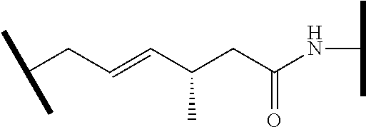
C(=CC(CC(=O)NC(C)C)C)CC(C)C
